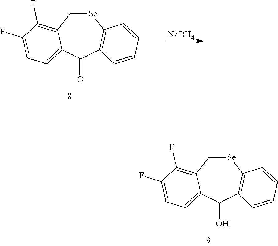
[Se]1CC2=C(F)C(F)=CC=C2C(O)C2=C1C=CC=C2.[Se]1CC2=C(F)C(F)=CC=C2C(=O)C2=C1C=CC=C2.[NaBH4]
